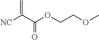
[NC]C(C(OCCOC)=O)=C
